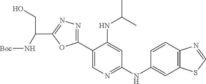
C1(C2=NN=C(C(CO)N[Boc])O2)=CN=C(NC2=CC3=C(C=C2)N=CS3)C=C1NC(C)C
